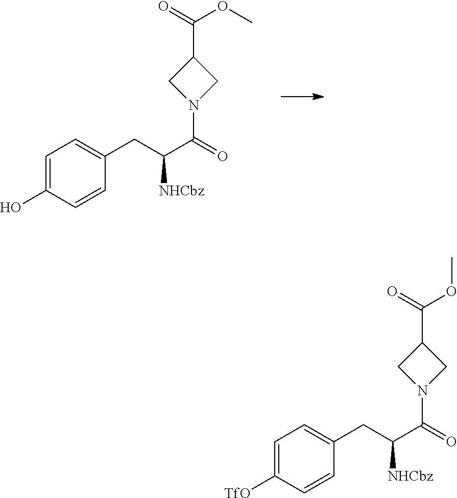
C1=C(O)C=CC(CC(C(=O)N2CC(C(=O)OC)C2)[NHCbz])=C1.C1=C([TfO])C=CC(CC(C(=O)N2CC(C(=O)OC)C2)[NHCbz])=C1
